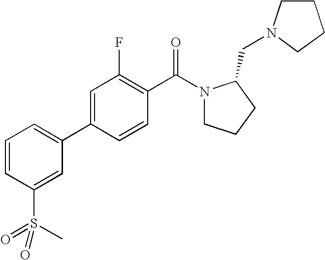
C1=CC(S(=O)(C)=O)=CC(C2=CC(F)=C(C(=O)N3CCCC3CN3CCCC3)C=C2)=C1
